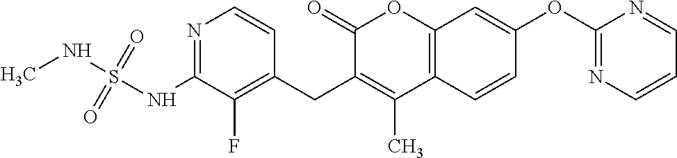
N1=C(NS(NC)(=O)=O)C(F)=C(CC2=C(C)C3=C(OC2=O)C=C(OC2=NC=CC=N2)C=C3)C=C1
